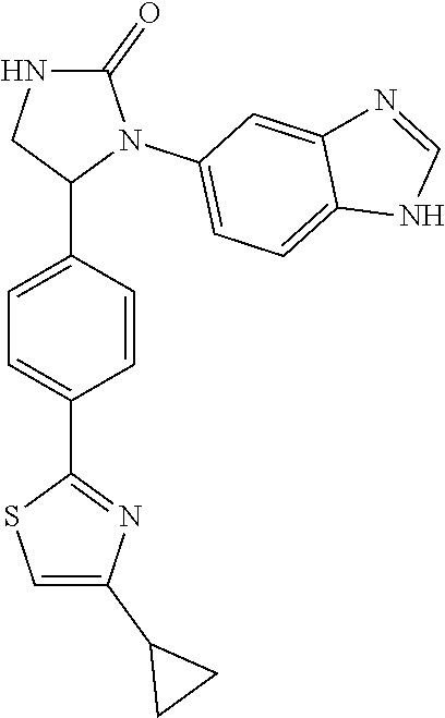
C1=C(C2N(C3=CC=C4C(=C3)N=CN4)C(=O)NC2)C=CC(C2=NC(C3CC3)=CS2)=C1
